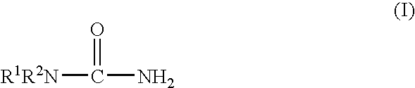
[R1R2N]C(N)=O
